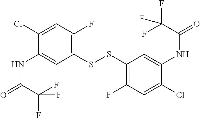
C1(SSC2=C(F)C=C(Cl)C(NC(=O)C(F)(F)F)=C2)=C(F)C=C(Cl)C(NC(=O)C(F)(F)F)=C1
